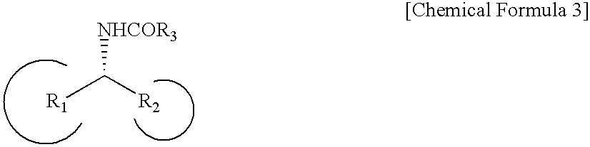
[NHCOR3]C([R2])[R1]
